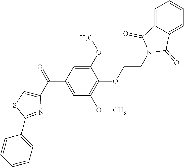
C1(OC)=CC(C(=O)C2=CSC(C3=CC=CC=C3)=N2)=CC(OC)=C1OCCN1C(=O)C2=CC=CC=C2C1=O
